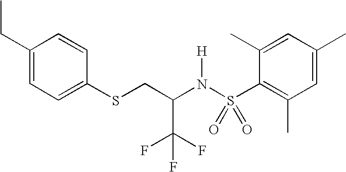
C1(CC)=CC=C(SCC(N(S(C2=C(C)C=C(C)C=C2C)(=O)=O)[H])C(F)(F)F)C=C1
